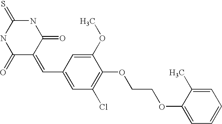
O=C1C(=CC2=CC(Cl)=C(OCCOC3=CC=CC=C3C)C(OC)=C2)C(=O)NC(=S)N1
